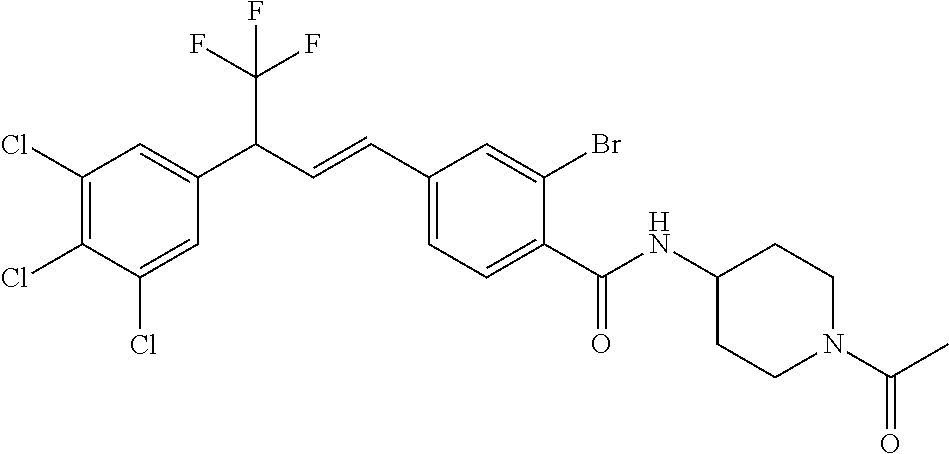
C1(Cl)=CC(C(C=CC2=CC=C(C(NC3CCN(C(C)=O)CC3)=O)C(Br)=C2)C(F)(F)F)=CC(Cl)=C1Cl
